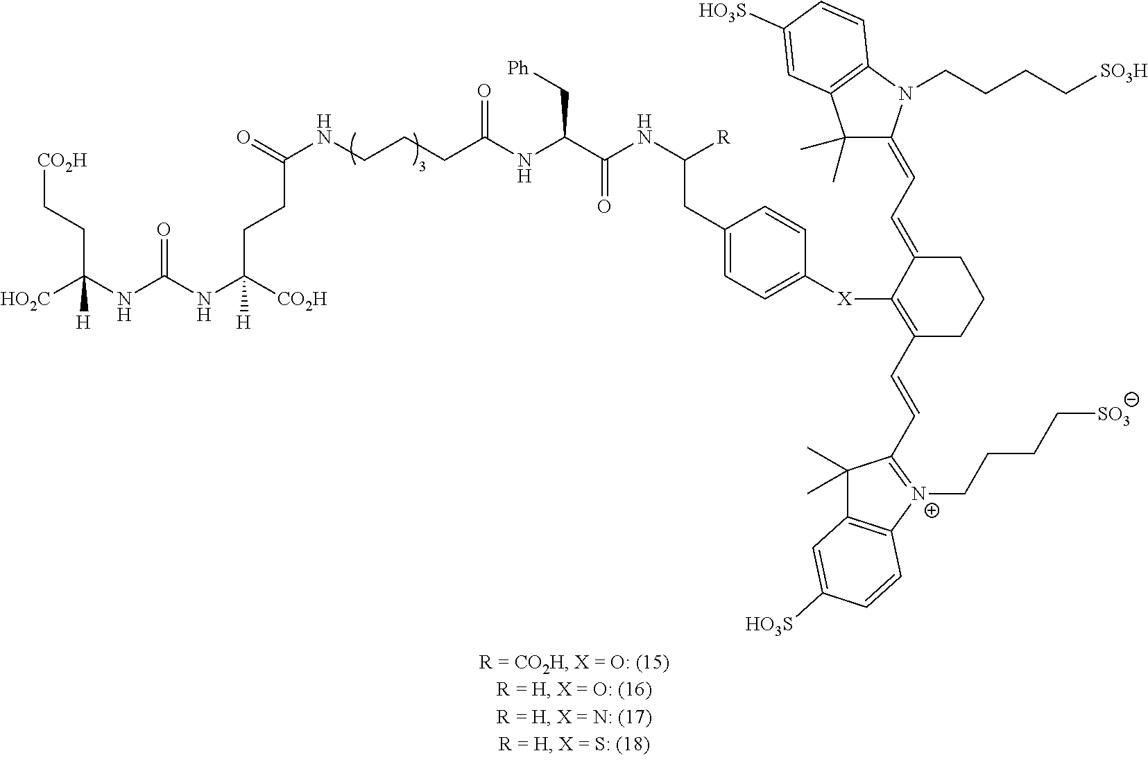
C1(C)(C)C(=CC=C2C([X]C3=CC=C(CC(NC(C(NC(CCCNC(CCC(NC(NC(CC[CO2H])([HO2C])[H])=O)([CO2H])[H])=O)=O)C[Ph])=O)[R])C=C3)=C(C=CC3=[N+](CCCC[SO3])C4=C(C3(C)C)C=C([HO3S])C=C4)CCC2)N(CCCC[SO3H])C2=C1C=C([HO3S])C=C2
